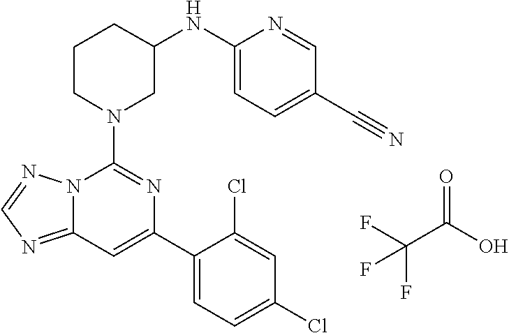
C12=NC=NN1C(N1CC(NC3=CC=C(C#N)C=N3)CCC1)=NC(C1=CC=C(Cl)C=C1Cl)=C2.C(C(O)=O)(F)(F)F
